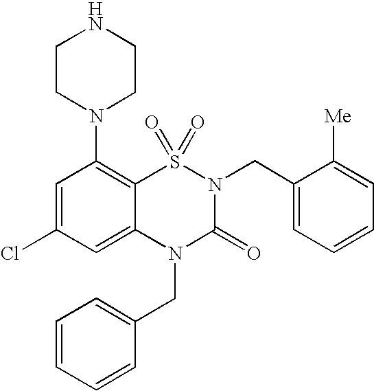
C1=C(Cl)C=C2C(=C1N1CCNCC1)S(=O)(=O)N(CC1=CC=CC=C1[Me])C(=O)N2CC1=CC=CC=C1
